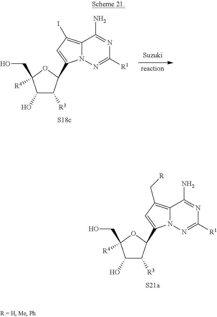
C1(O)C([R3])C(C2=CC(C[R])=C3N2N=C([R1])N=C3N)OC1(CO)[R4].C1(O)C([R3])C(C2=CC(I)=C3N2N=C([R1])N=C3N)OC1(CO)[R4].[reaction]
